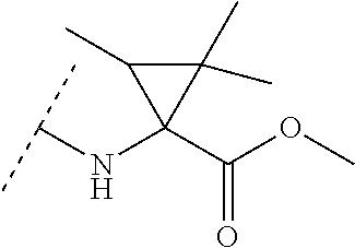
C(NC1(C(=O)OC)C(C)(C)C1C)(C)C
